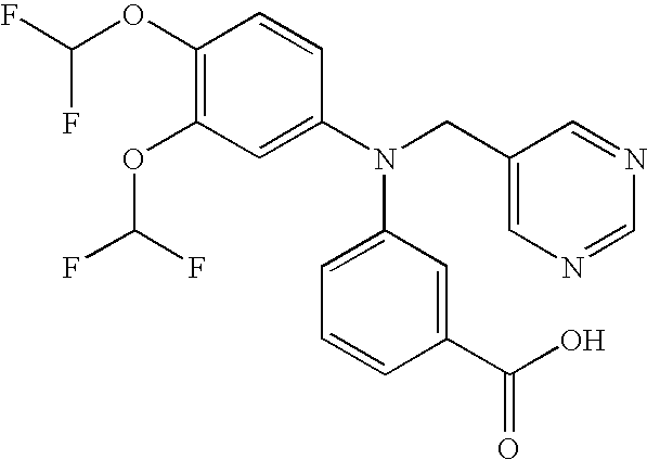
C1(OC(F)F)=C(OC(F)F)C=C(N(CC2=CN=CN=C2)C2=CC=CC(C(=O)O)=C2)C=C1
